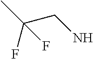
C(C(C)(F)F)N
